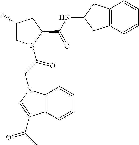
C1C(F)CC(C(=O)NC2CC3=C(C2)C=CC=C3)N1C(CN1C2=C(C(C(=O)C)=C1)C=CC=C2)=O
